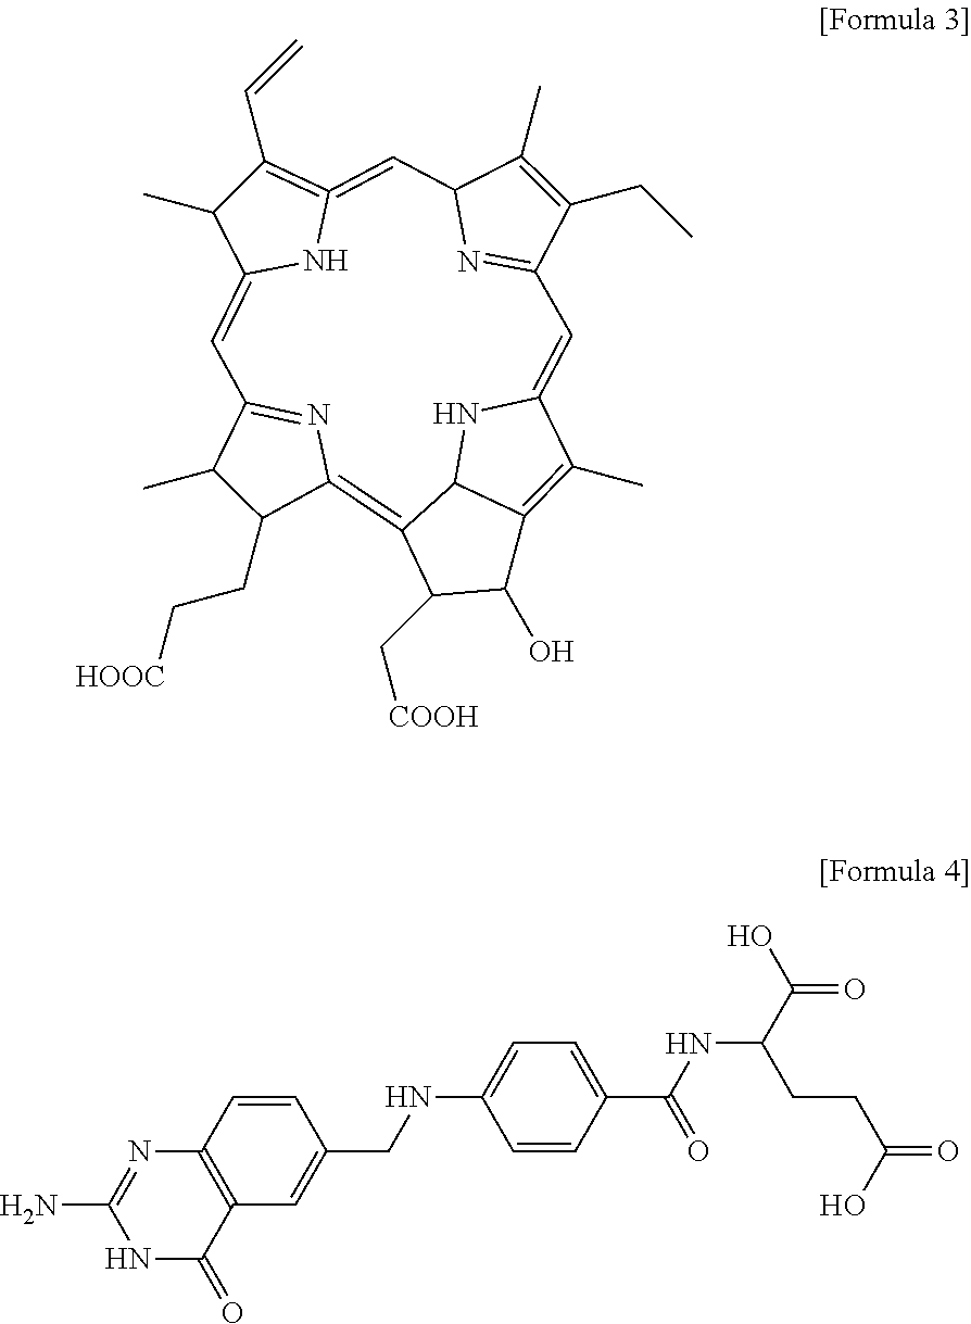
C1(C)C(CC[HOOC])C2=C3C4C(=C(C)C(=CC5=NC(C(C)=C5CC)C=C5=C(C=C)C(C)C(=CC1=N2)N5)N4)C(O)C3C[COOH].C1(N)=NC2=C(C(=O)N1)C=C(CNC1=CC=C(C(NC(C(O)=O)CCC(=O)O)=O)C=C1)C=C2
